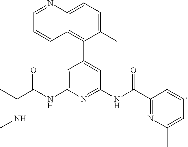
C1=C(NC(C(C)NC)=O)N=C(NC(=O)C2=NC(C)=CC=C2)C=C1C1=C2C(=CC=C1C)N=CC=C2
